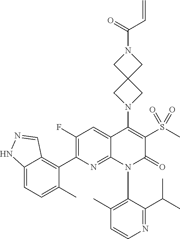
C1=CN=C(C(C)C)C(N2C(=O)C(S(C)(=O)=O)=C(N3CC4(C3)CN(C(=O)C=C)C4)C3=CC(F)=C(C4=C5C(=CC=C4C)NN=C5)N=C23)=C1C
